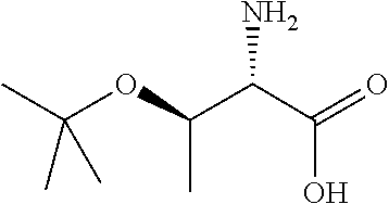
NC(C(OC(C)(C)C)C)C(=O)O
